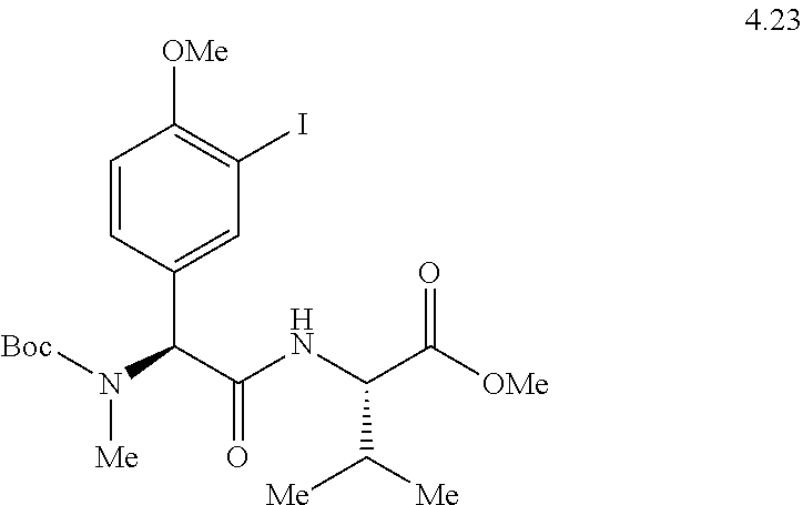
C1=CC(C(C(NC(C([OMe])=O)C([Me])[Me])=O)N([Boc])[Me])=CC(I)=C1[OMe]
